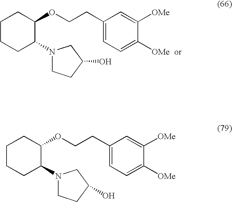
C1CCC(N2CCC(O)C2)C(OCCC2=CC=C([OMe])C([OMe])=C2)C1.C1CCC(N2CCC(O)C2)C(OCCC2=CC=C([OMe])C([OMe])=C2)C1
